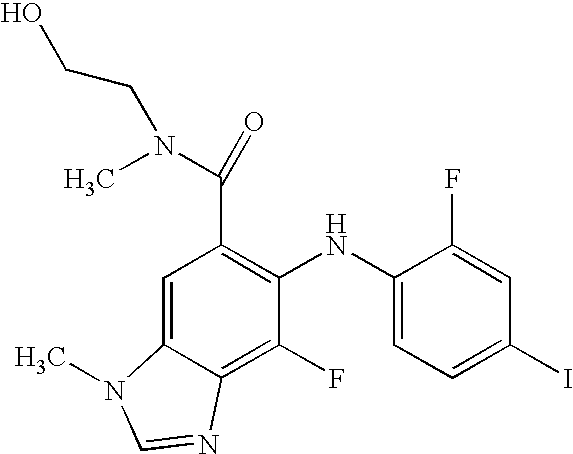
C(C1=C(NC2=CC=C(I)C=C2F)C(F)=C2C(=C1)N(C)C=N2)(N(C)CCO)=O
